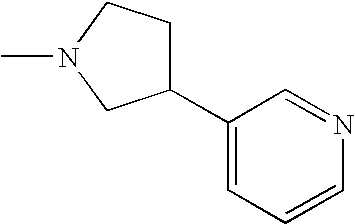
C1(C2=CC=CN=C2)CCN(C)C1
